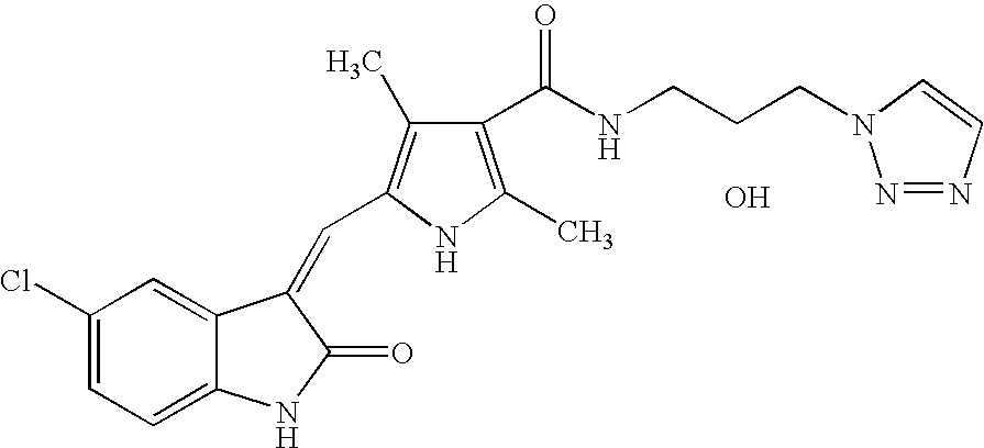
C1(Cl)=CC=C2C(=C1)C(=CC1=C(C)C(C(NCCCN3N=NC=C3)=O)=C(C)N1)C(=O)N2.O
